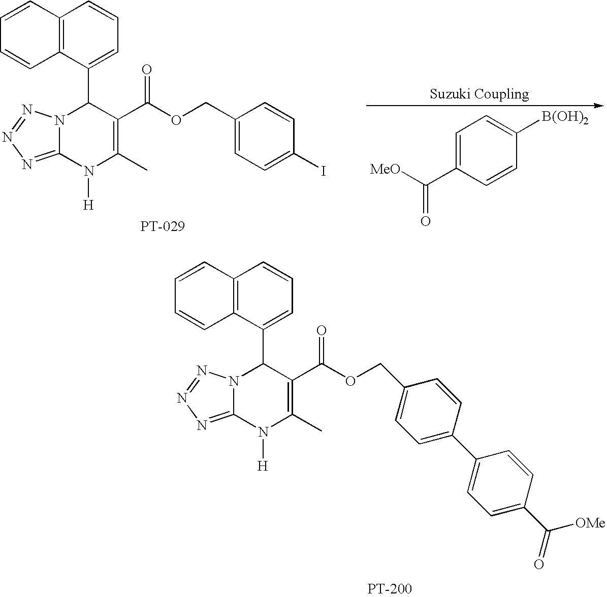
C12=C(C(C3N4C(=NN=N4)N([H])C(C)=C3C(OCC3=CC=C(I)C=C3)=O)=CC=C1)C=CC=C2.C1=C(C([MeO])=O)C=CC([B(OH)2])=C1.C12=C(C(C3N4C(=NN=N4)N([H])C(C)=C3C(OCC3=CC=C(C4=CC=C(C([OMe])=O)C=C4)C=C3)=O)=CC=C1)C=CC=C2
